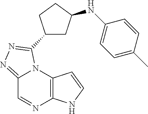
C12=C(N3C(=NN=C3C3CC(NC4=CC=C(C)C=C4)CC3)C=N1)C=CN2
